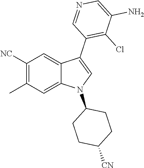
C1([NC])=C(C)C=C2C(=C1)C(C1=C(Cl)C(N)=CN=C1)=CN2C1CCC([CN])CC1
